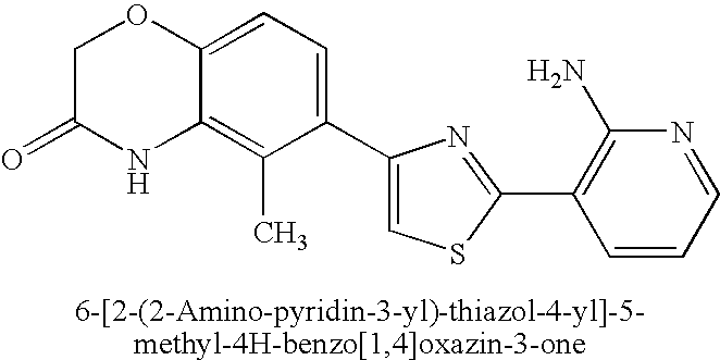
C1C(=O)NC2=C(C)C(C3=CSC(C4=C(N)N=CC=C4)=N3)=CC=C2O1
